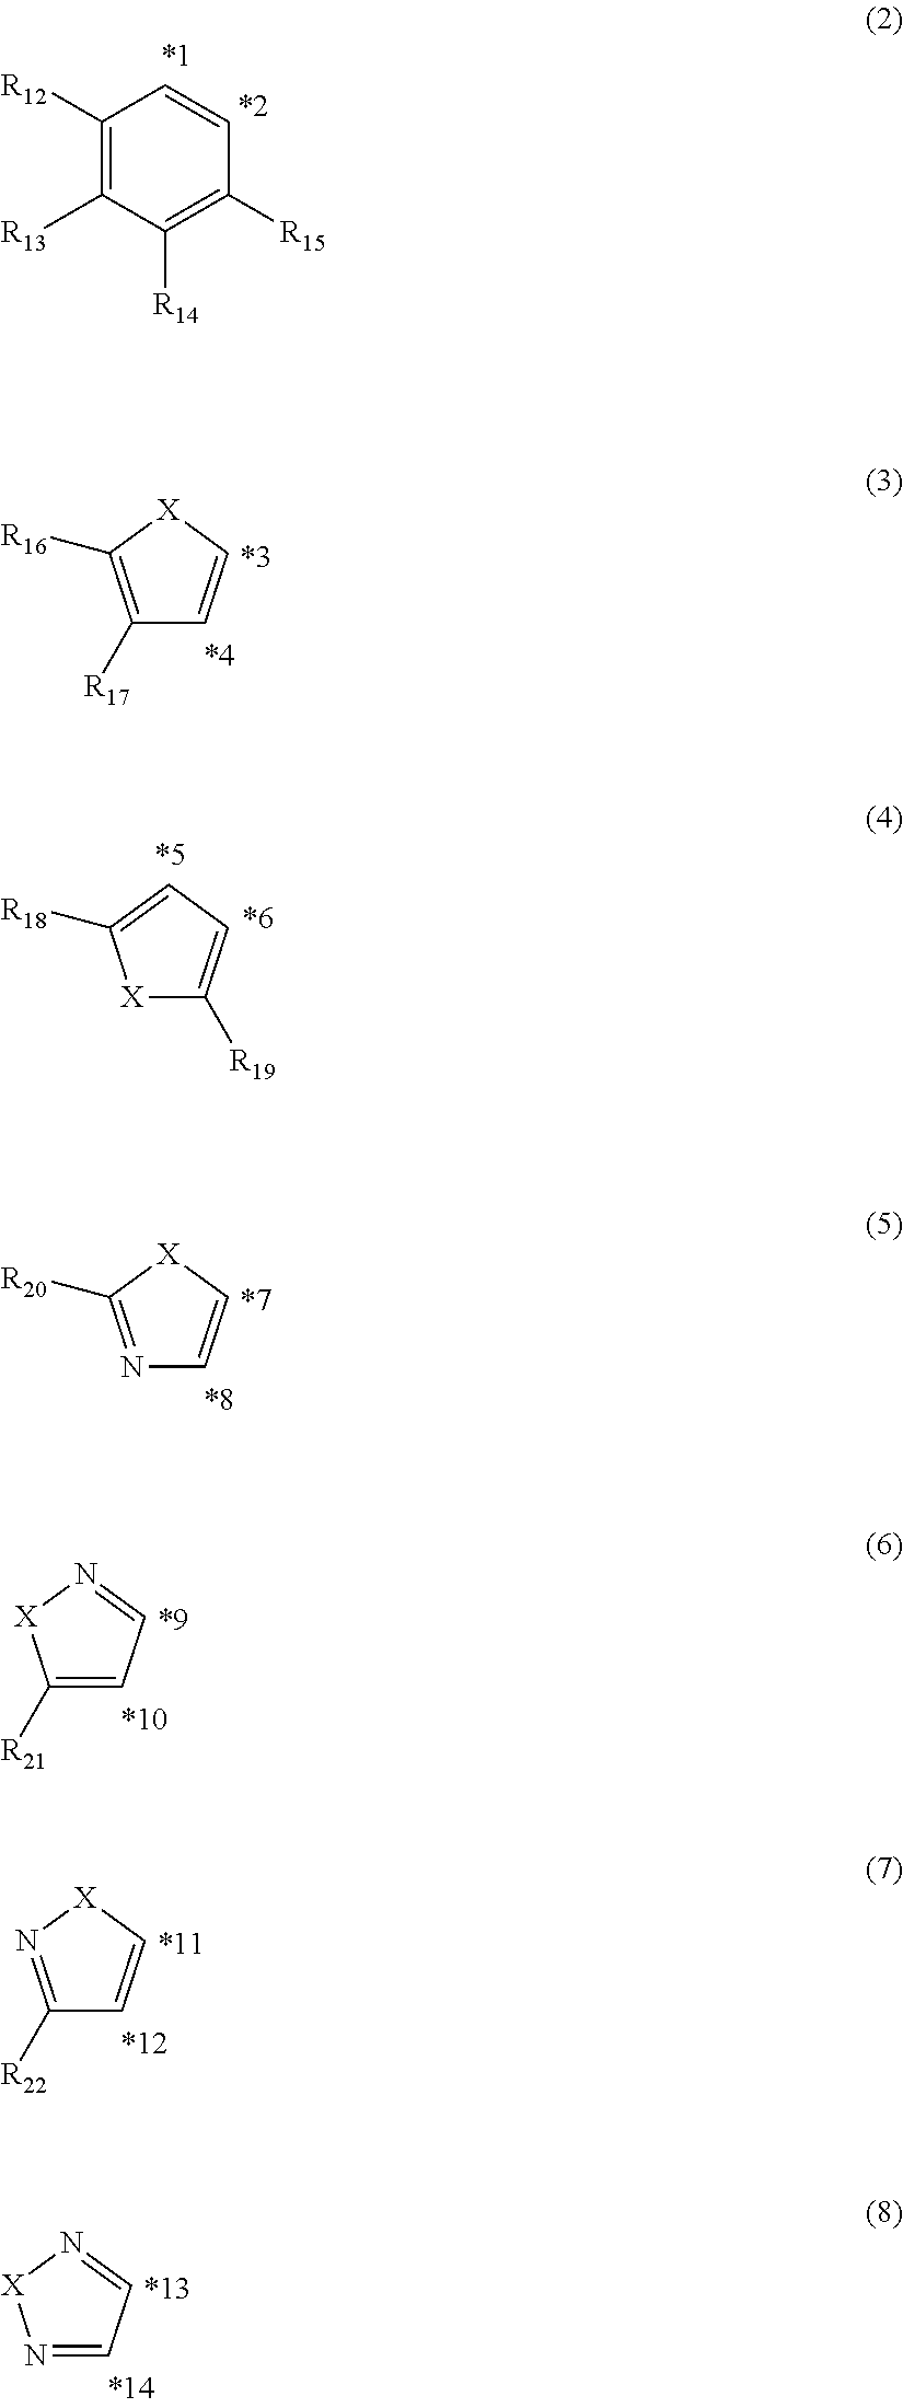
C1([R12])=C([R13])C([R14])=C([R15])C=C1.C1([R17])=C([R16])[X]C=C1.[X]1C([R18])=CC=C1[R19].N1=C([R20])[X]C=C1.C1([R21])=CC=N[X]1.C1([R22])=N[X]C=C1.N1=CC=N[X]1
